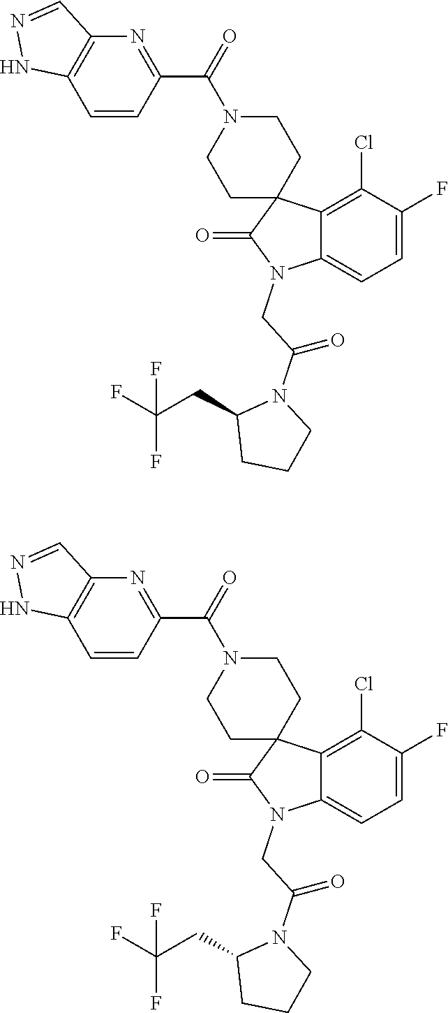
C12=C(C=CC(C(=O)N3CCC4(CC3)C3=C(Cl)C(F)=CC=C3N(CC(N3C(CC(F)(F)F)CCC3)=O)C4=O)=N1)NN=C2.C12=C(C=CC(C(=O)N3CCC4(CC3)C3=C(Cl)C(F)=CC=C3N(CC(N3C(CC(F)(F)F)CCC3)=O)C4=O)=N1)NN=C2
